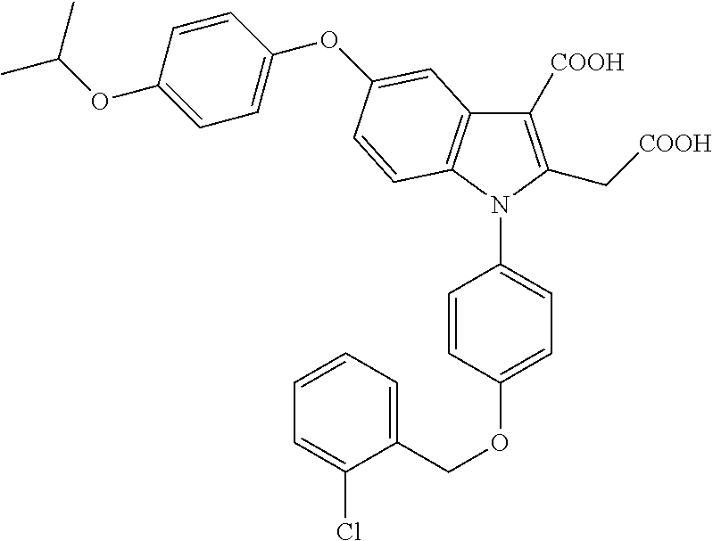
C1([COOH])=C(C[COOH])N(C2=CC=C(OCC3=CC=CC=C3Cl)C=C2)C2=C1C=C(OC1=CC=C(OC(C)C)C=C1)C=C2
